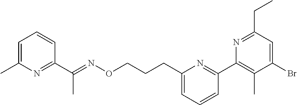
C1=C(C)N=C(C(=NOCCCC2=CC=CC(C3=C(C)C(Br)=CC(CC)=N3)=N2)C)C=C1
